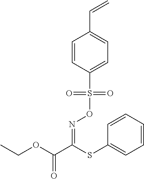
C1(S(ON=C(C(OCC)=O)SC2=CC=CC=C2)(=O)=O)=CC=C(C=C)C=C1
